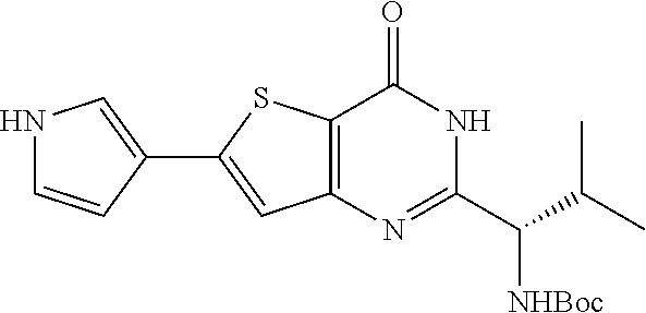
N1C=CC(C2=CC3=C(S2)C(=O)NC(C([NHBoc])C(C)C)=N3)=C1
